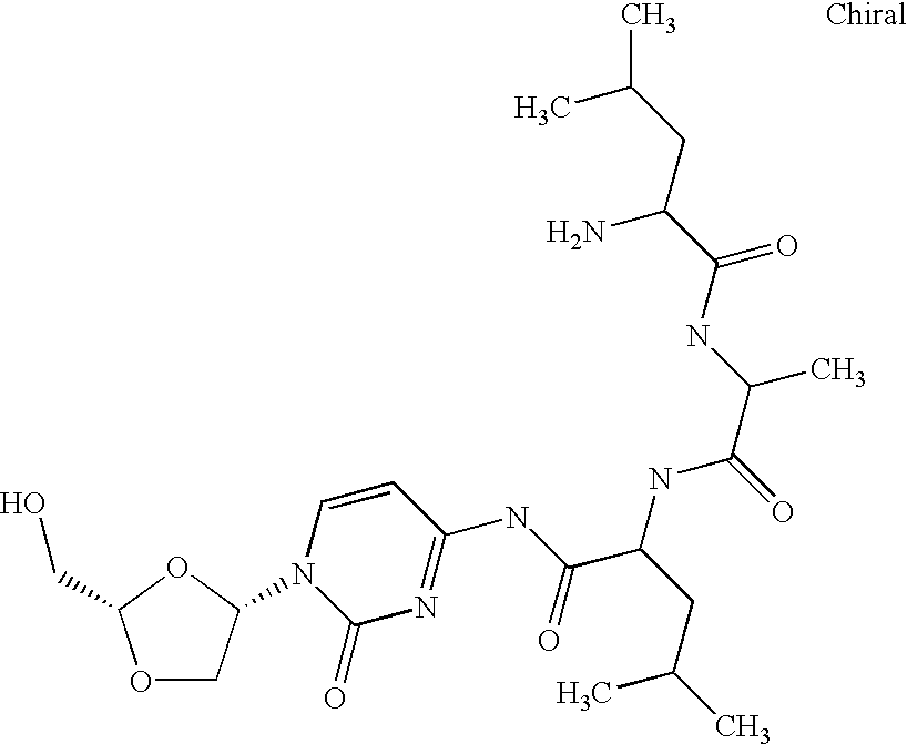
O1CC(N2C(=O)N=C(NC(=O)C(CC(C)C)NC(=O)C(C)NC(=O)C(N)CC(C)C)C=C2)OC1CO
